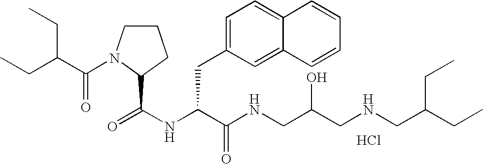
N(C(C(NCC(CNCC(CC)CC)O)=O)CC1=CC=C2C(=C1)C=CC=C2)C(=O)C1N(C(C(CC)CC)=O)CCC1.Cl
